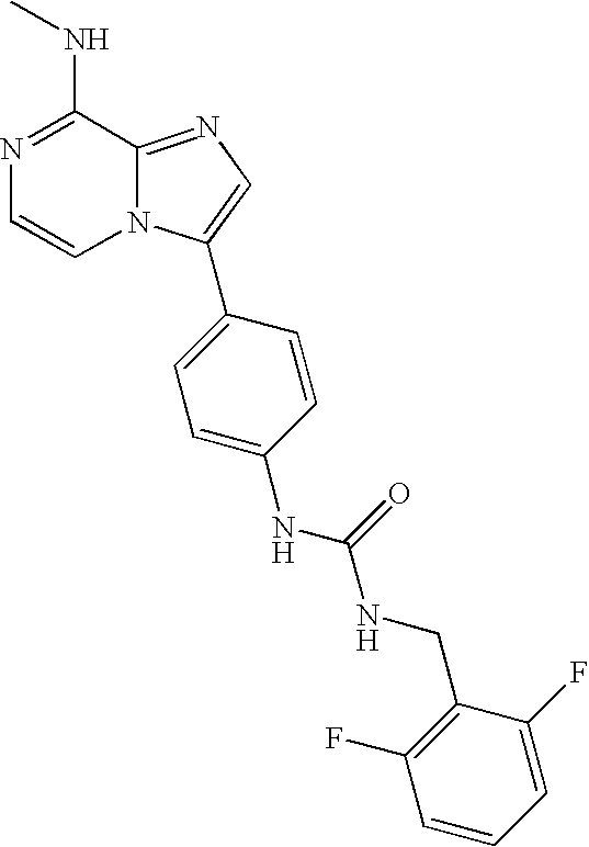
N1=C(NC)C2=NC=C(C3=CC=C(NC(NCC4=C(F)C=CC=C4F)=O)C=C3)N2C=C1
